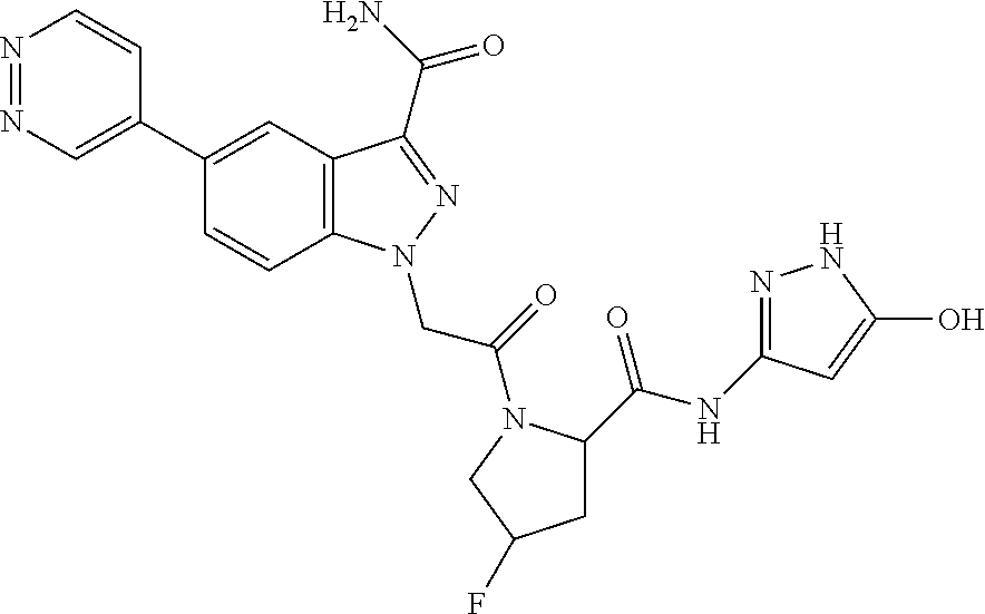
N1=NC=C(C2=CC3=C(C=C2)N(CC(=O)N2C(C(NC4=NNC(O)=C4)=O)CC(F)C2)N=C3C(=O)N)C=C1
